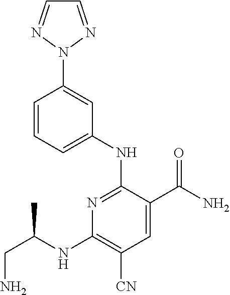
C1=C(NC2=NC(NC(CN)C)=C([CN])C=C2C(N)=O)C=C(N2N=CC=N2)C=C1
